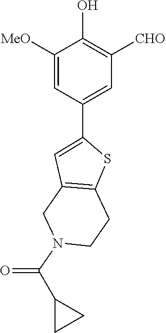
C1([MeO])=CC(C2=CC3=C(CCN(C(C4CC4)=O)C3)S2)=CC([CHO])=C1O
